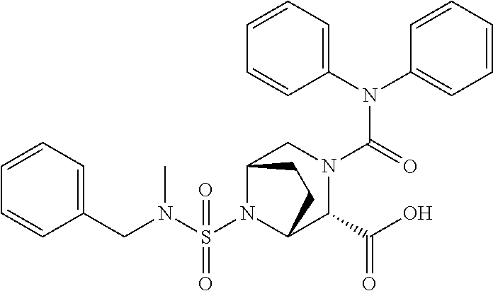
C1(CN(S(=O)(N2C3C(C(=O)O)N(C(N(C4=CC=CC=C4)C4=CC=CC=C4)=O)CC2CC3)=O)C)=CC=CC=C1
